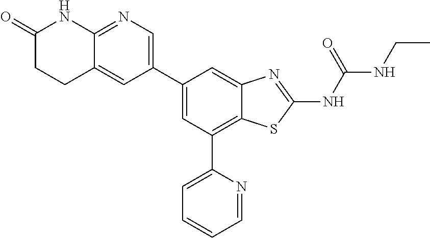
C12=NC=C(C3=CC(C4=CC=CC=N4)=C4C(=C3)N=C(NC(NCC)=O)S4)C=C1CCC(=O)N2
